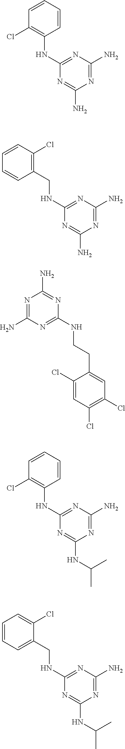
N1=C(N)N=C(NCC2=C(Cl)C=CC=C2)N=C1N.N1=C(N)N=C(NCCC2=CC(Cl)=C(Cl)C=C2Cl)N=C1N.N1=C(N)N=C(NC2=C(Cl)C=CC=C2)N=C1NC(C)C.N1=C(N)N=C(NCC2=CC=CC=C2Cl)N=C1NC(C)C.N1=C(N)N=C(NC2=C(Cl)C=CC=C2)N=C1N
